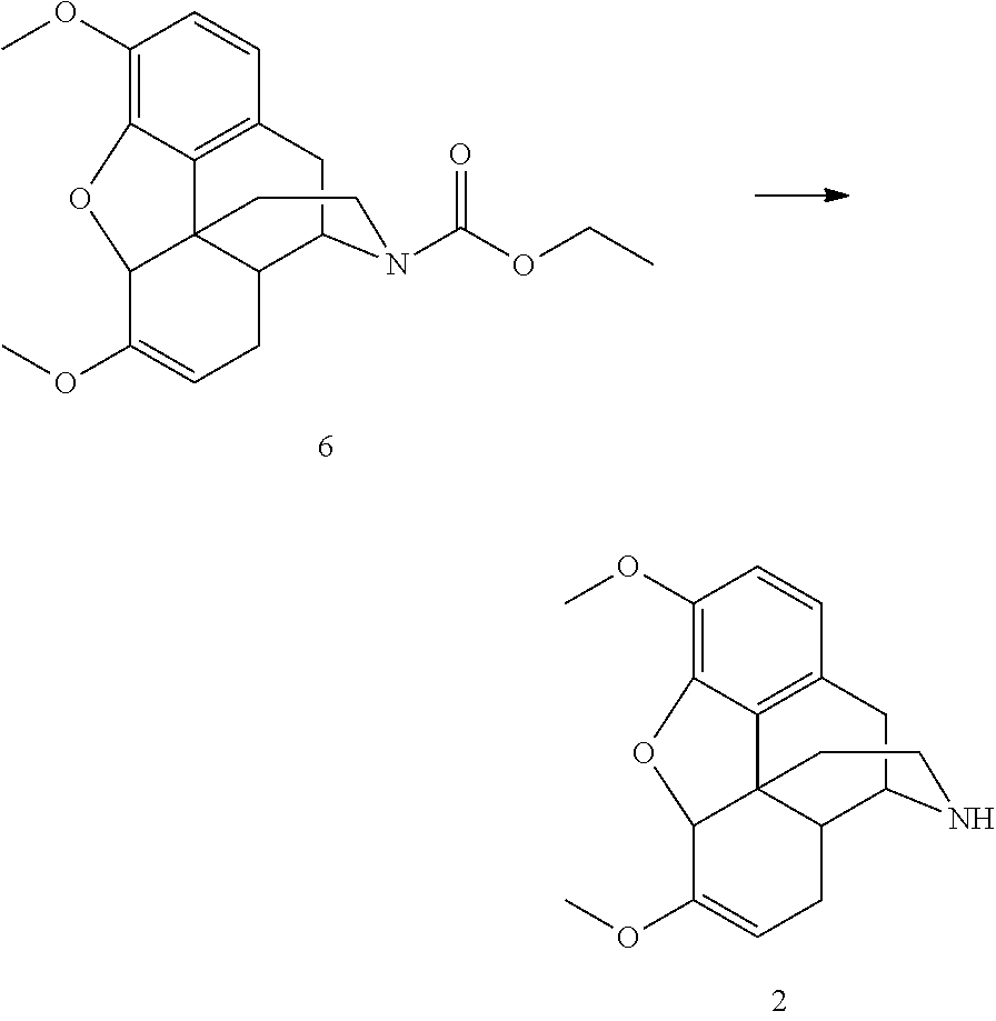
C1(OC)=C2C3=C(C=C1)CC1C4C3(C(O2)C(OC)=CC4)CCN1C(OCC)=O.C1(OC)=C2C3=C(C=C1)CC1C4C3(C(O2)C(OC)=CC4)CCN1
